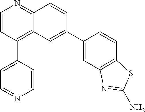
C1(C2=CC=NC=C2)=C2C(=NC=C1)C=CC(C1=CC3=C(C=C1)SC(N)=N3)=C2
